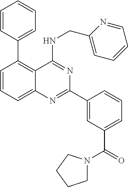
C1=CC(C2=C3C(=CC=C2)N=C(C2=CC(C(=O)N4CCCC4)=CC=C2)N=C3NCC2=CC=CC=N2)=CC=C1
